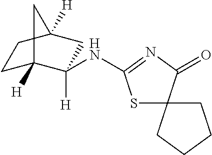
C1C2([H])C([H])(NC3=NC(=O)C4(S3)CCCC4)CC([H])(C1)C2
